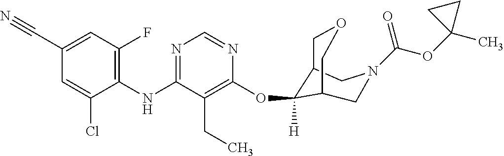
C1(NC2=NC=NC(OC3([H])C4COCC3CN(C(OC3(C)CC3)=O)C4)=C2CC)=C(F)C=C(C#N)C=C1Cl
